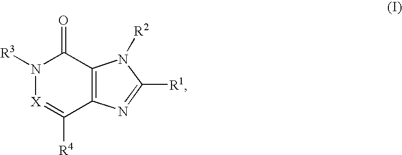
N1([R3])[X]=C([R4])C2=C(C1=O)N([R2])C([R1])=N2
